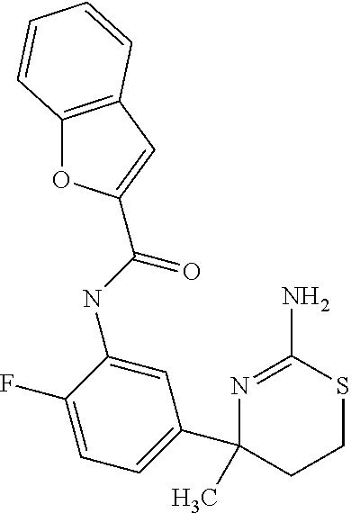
C12=C(C=C(C(=O)NC3=CC(C4(C)CCSC(N)=N4)=CC=C3F)O1)C=CC=C2
